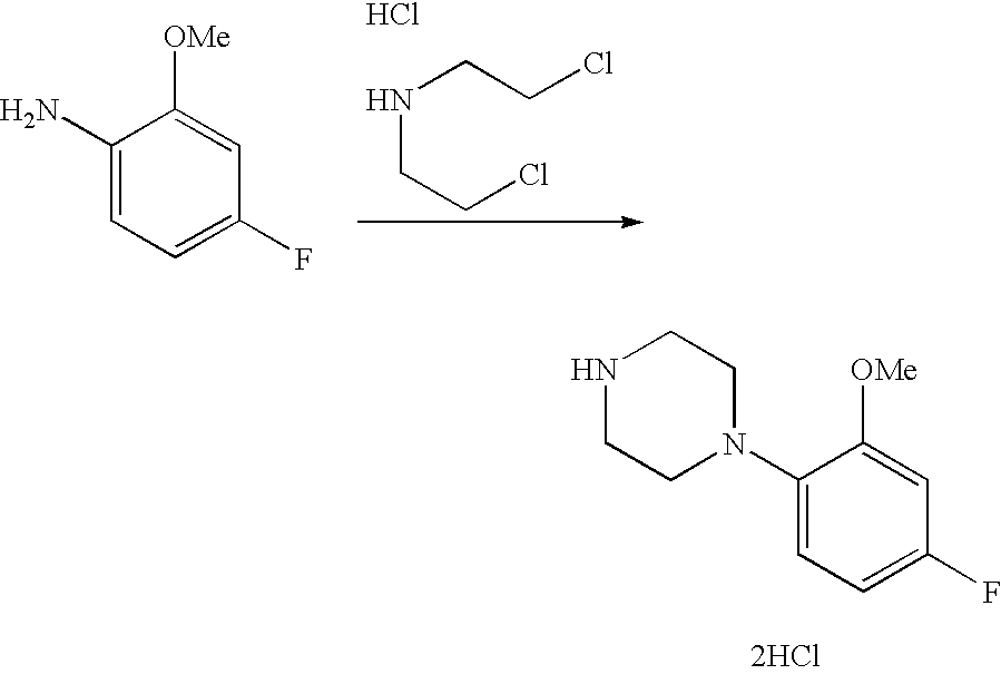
C1(N)=CC=C(F)C=C1[OMe].N(CCCl)CCCl.Cl.N1CCN(C2=CC=C(F)C=C2[OMe])CC1.[2HCl]
